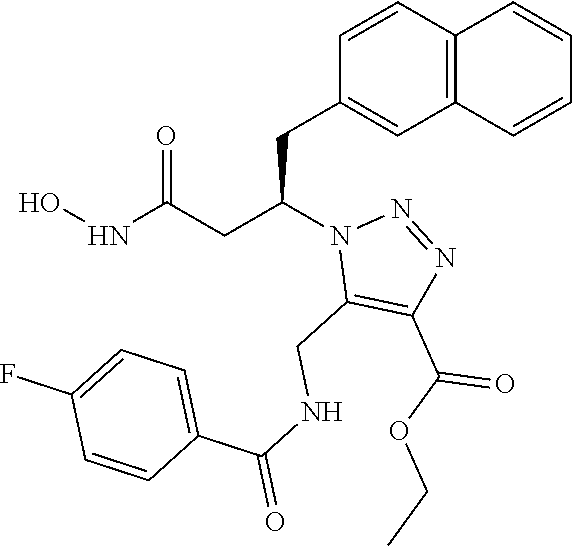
C1(CC(CC(NO)=O)N2C(CNC(=O)C3=CC=C(F)C=C3)=C(C(OCC)=O)N=N2)=CC2=C(C=C1)C=CC=C2
